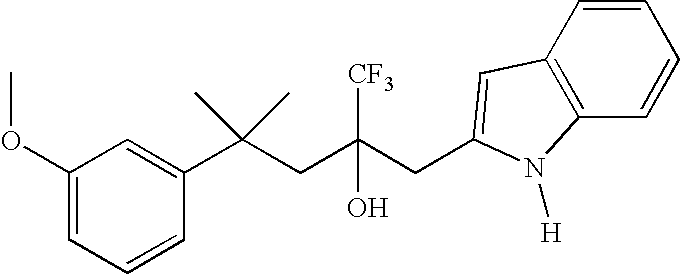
C1=CC(C(CC(CC2=CC3=C(C=CC=C3)N2[H])([CF3])O)(C)C)=CC(OC)=C1
